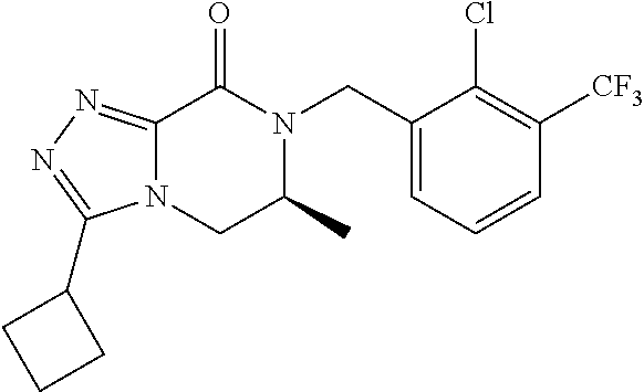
C12=NN=C(C3CCC3)N1CC(C)N(CC1=CC=CC([CF3])=C1Cl)C2=O
